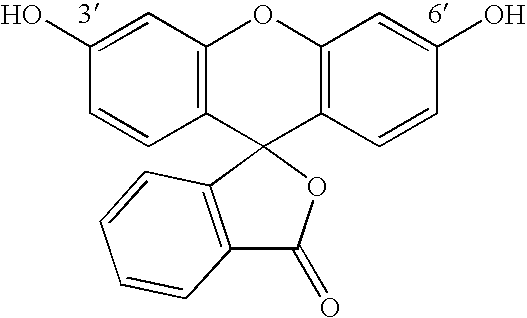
C1(O)=CC2=C(C=C1)C1(C3=C(O2)C=C(O)C=C3)C2=C(C(=O)O1)C=CC=C2
